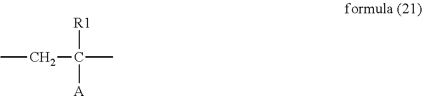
CCC(C)([R1])[A]
